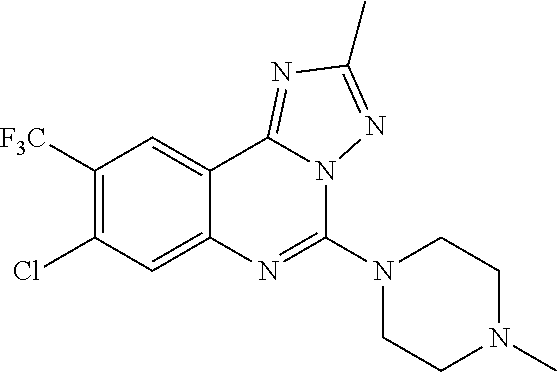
C1([F3C])=C(Cl)C=C2C(=C1)C1=NC(C)=NN1C(N1CCN(C)CC1)=N2
